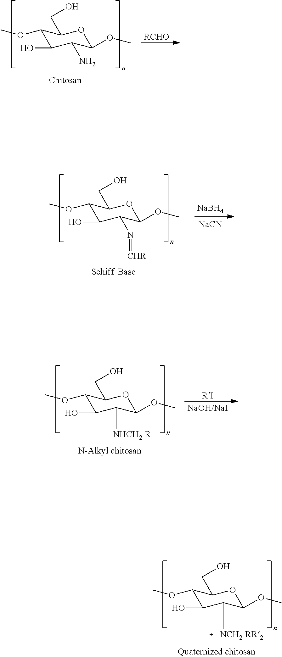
C1(OC)C(O)C(N)C(OC)OC1CO.[RCHO].C1(OC)C(O)C(N=[CHR])C(OC)OC1CO.[NaBH4].[NaCN].C1(OC)C(O)C([NHCH2 R])C(OC)OC1CO.[RI].[NaOH/NaI].C1(OC)C(O)C([NCH2 RR2])C(OC)OC1CO
